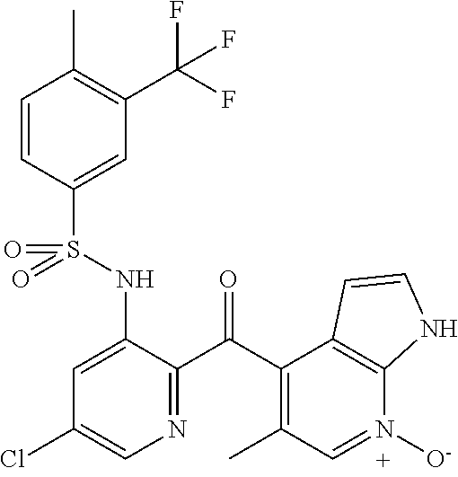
C1=CC(S(NC2=CC(Cl)=CN=C2C(C2=C(C)C=N([O-])C3=C2C=CN3)=O)(=O)=O)=CC(C(F)(F)F)=C1C
